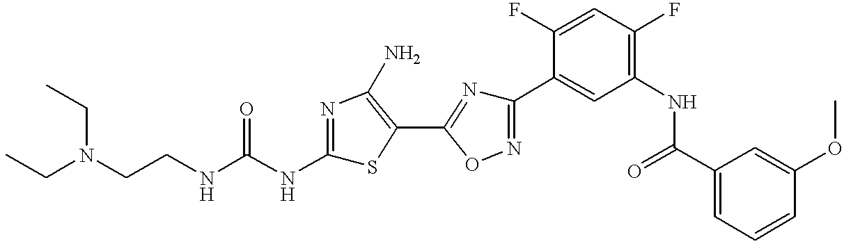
C(CNC(NC1=NC(N)=C(C2=NC(C3=CC(NC(C4=CC=CC(OC)=C4)=O)=C(F)C=C3F)=NO2)S1)=O)N(CC)CC
